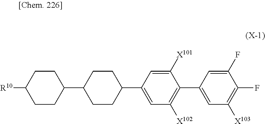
C1(C2CCC(C3=CC([X102])=C(C4=CC([X103])=C(F)C(F)=C4)C([X101])=C3)CC2)CCC([R10])CC1
